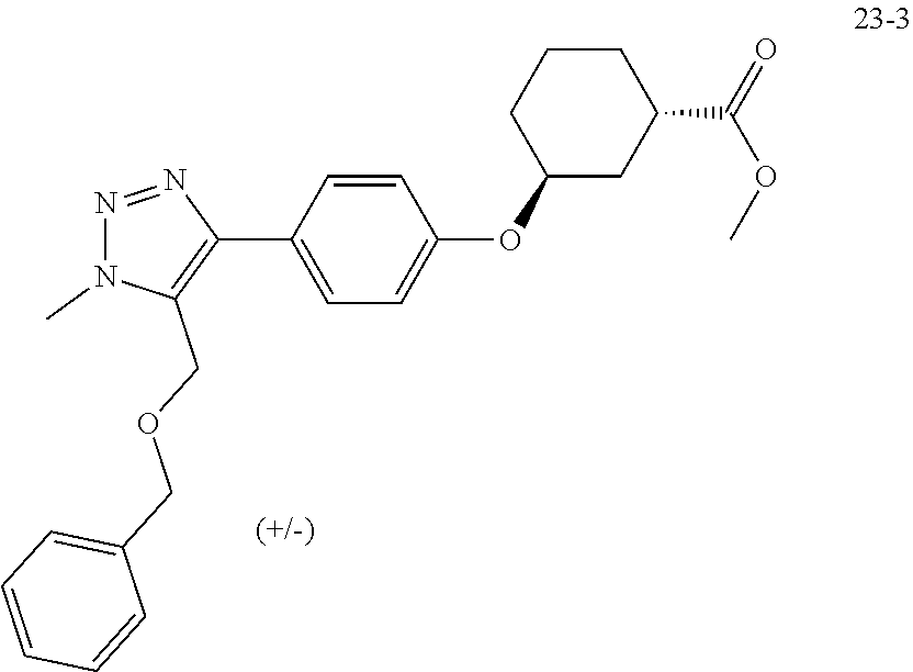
C1(COCC2=C(C3=CC=C(OC4CC(C(=O)OC)CCC4)C=C3)N=NN2C)=CC=CC=C1
